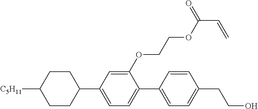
C1CC([C5H11])CCC1C1=CC=C(C2=CC=C(CCO)C=C2)C(OCCOC(C=C)=O)=C1
